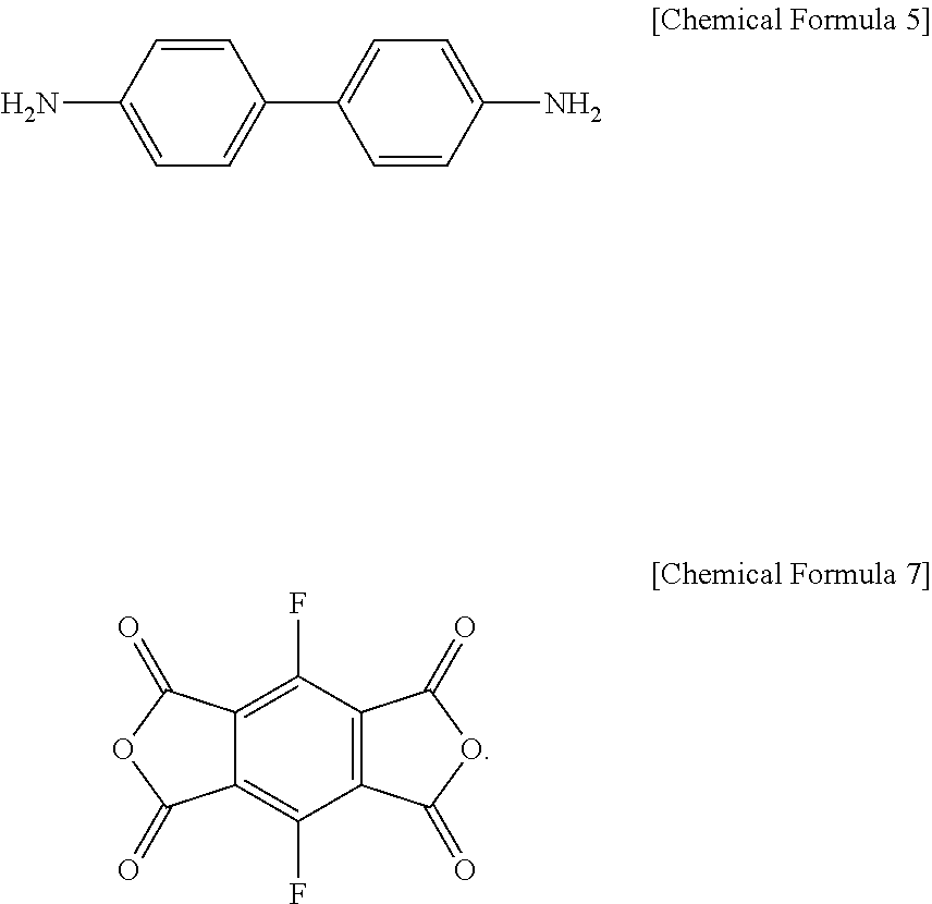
NC1=CC=C(C2=CC=C(N)C=C2)C=C1.C12=C(C(F)=C3C(=C1F)C(=O)OC3=O)C(=O)OC2=O
